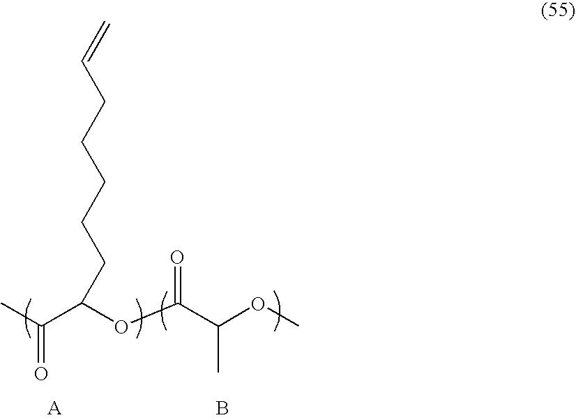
CC(=O)C(OC(C(OC)C)=O)CCCCCC=C.B
